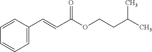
C1=C(C=CC(OCCC(C)C)=O)C=CC=C1
